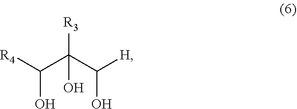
C(C(C([H])O)([R3])O)([R4])O
